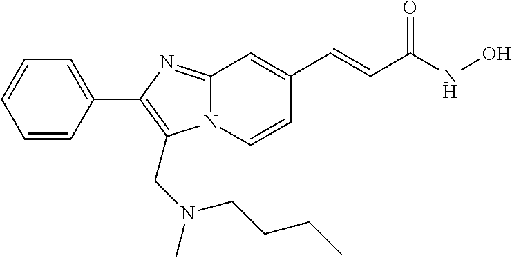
N12C(=NC(C3=CC=CC=C3)=C1CN(C)CCCC)C=C(C=CC(NO)=O)C=C2
